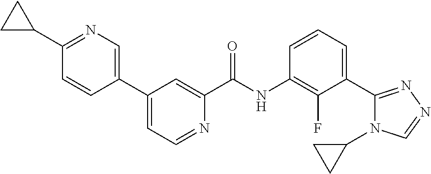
C1(C2CC2)=NC=C(C2=CC=NC(C(NC3=C(F)C(C4=NN=CN4C4CC4)=CC=C3)=O)=C2)C=C1
